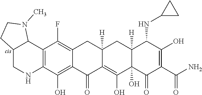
C12=C(C(O)=C3C(=C1F)CC1([H])CC4([H])C(NC5CC5)C(O)=C(C(=O)N)C(=O)C4(O)C(O)=C1C3=O)NCC1C2N(C)CC1
